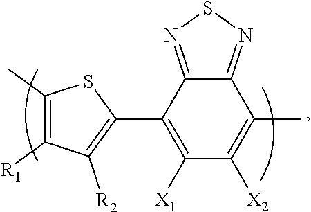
C1(C2=C([R2])C([R1])=C(C)S2)=C([X1])C([X2])=C(C)C2=NSN=C12
